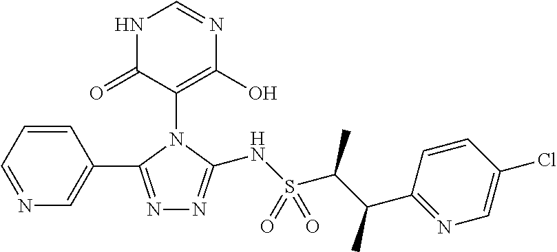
C1=NC(O)=C(N2C(NS(C(C(C3=NC=C(Cl)C=C3)C)C)(=O)=O)=NN=C2C2=CN=CC=C2)C(=O)N1
